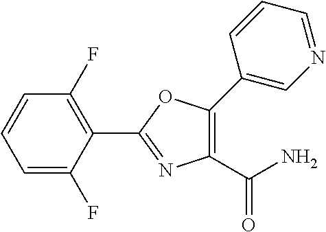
C1=C(F)C(C2=NC(C(N)=O)=C(C3=CN=CC=C3)O2)=C(F)C=C1
